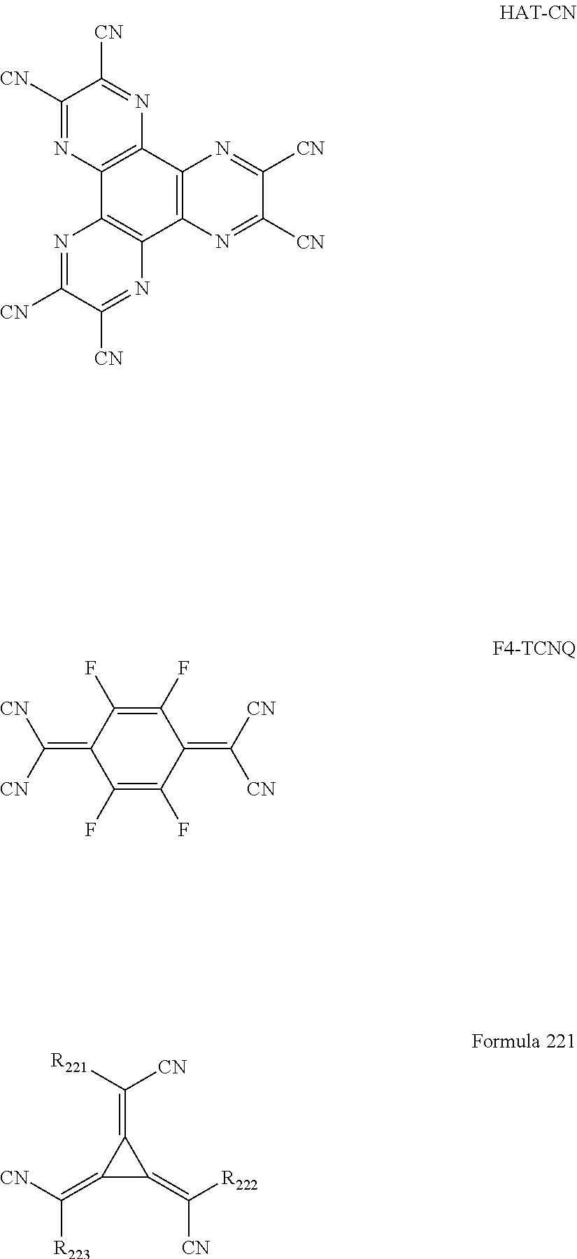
C1([CN])=NC2=C(N=C1[CN])C1=C(C3=C2N=C([CN])C([CN])=N3)N=C([CN])C([CN])=N1.C1(F)=C(F)C(=C([CN])[CN])C(F)=C(F)C1=C([CN])[CN].C1(=C([CN])[R221])C(=C([CN])[R223])C1=C([R222])[CN]
